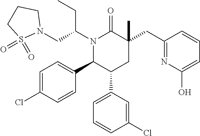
N1(C(CN2CCCS2(=O)=O)CC)C(C2=CC=C(Cl)C=C2)C(C2=CC=CC(Cl)=C2)CC(CC2=NC(O)=CC=C2)(C)C1=O
